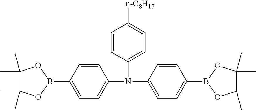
C1=CC(N(C2=CC=C(B3OC(C)(C)C(C)(C)O3)C=C2)C2=CC=C(B3OC(C)(C)C(C)(C)O3)C=C2)=CC=C1[n-C8H17]
